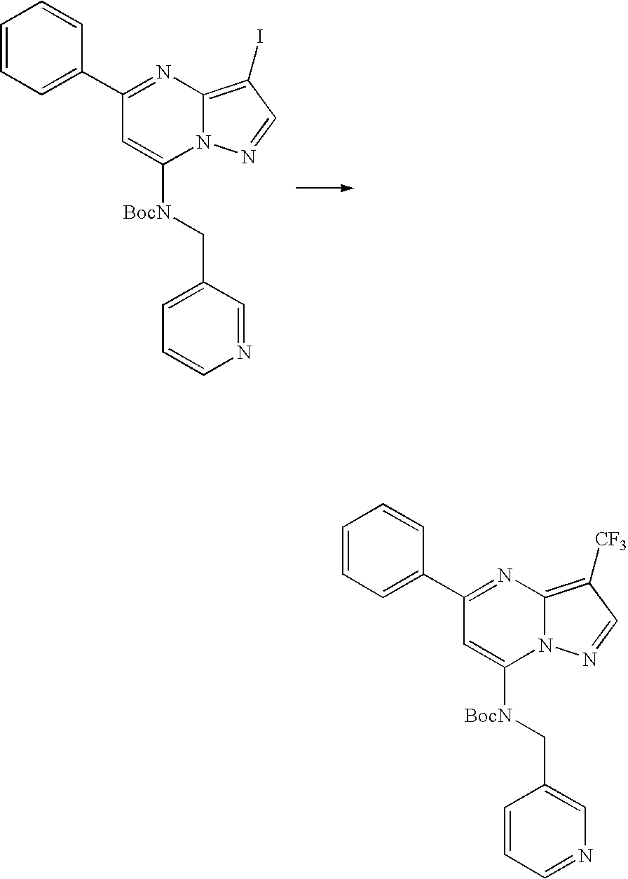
N12C(=C(I)C=N1)N=C(C1=CC=CC=C1)C=C2[BocN]CC1=CC=CN=C1.N12C(=C([CF3])C=N1)N=C(C1=CC=CC=C1)C=C2[BocN]CC1=CN=CC=C1
